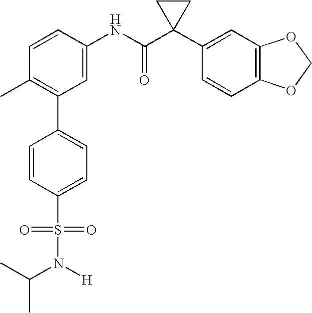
C1(NC(C2(C3=CC4=C(C=C3)OCO4)CC2)=O)=CC(C2=CC=C(S(N([H])C(C)C)(=O)=O)C=C2)=C(C)C=C1
